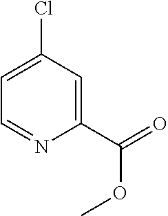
C1(Cl)=CC=NC(C(OC)=O)=C1
